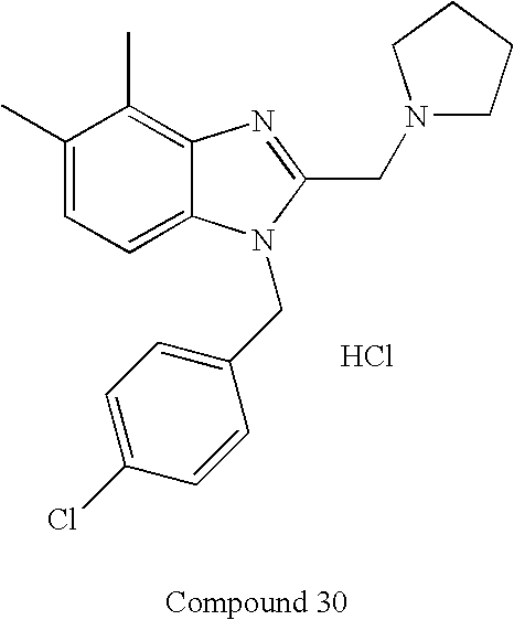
C1(C)=CC=C2C(=C1C)N=C(CN1CCCC1)N2CC1=CC=C(Cl)C=C1.Cl
